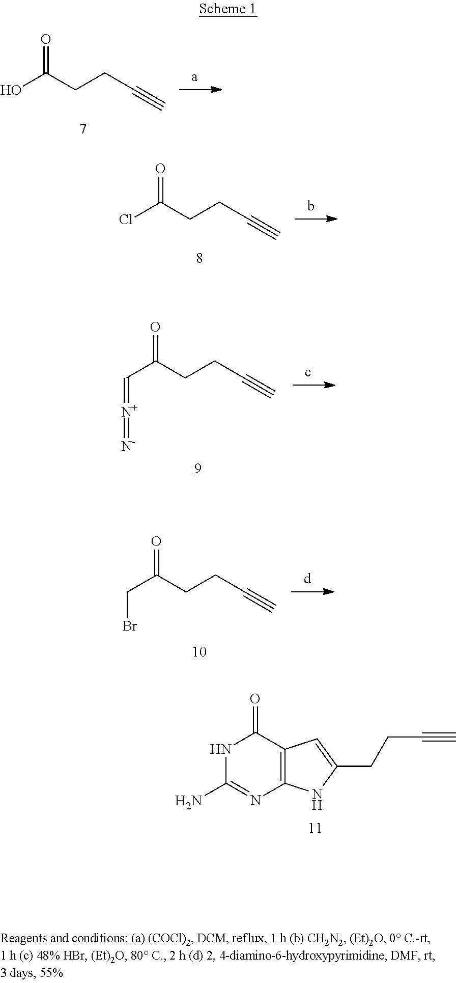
OC(CCC#C)=O.ClC(CCC#C)=O.C(C(CCC#C)=O)=[N+]=[N-].C(C(CCC#C)=O)Br.N1C(N)=NC2=C(C1=O)C=C(CCC#C)N2
